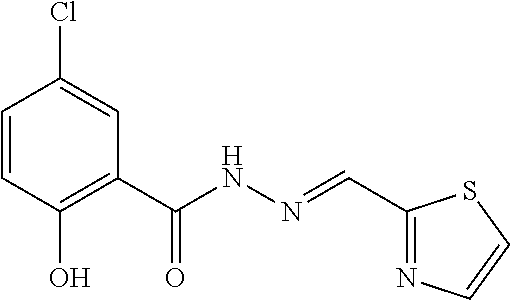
C1=CC(O)=C(C(NN=CC2=NC=CS2)=O)C=C1Cl
